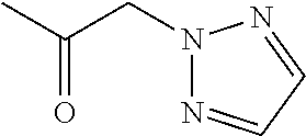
N1(CC(C)=O)N=CC=N1
